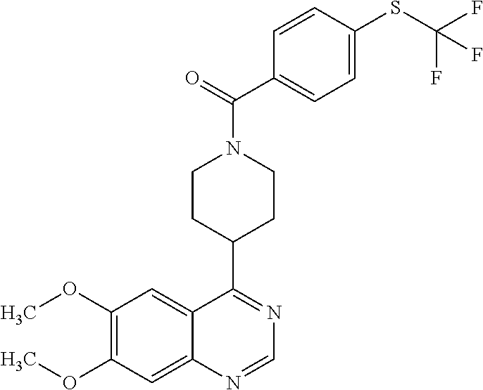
N1=C(C2CCN(C(C3=CC=C(SC(F)(F)F)C=C3)=O)CC2)C2=CC(OC)=C(OC)C=C2N=C1
